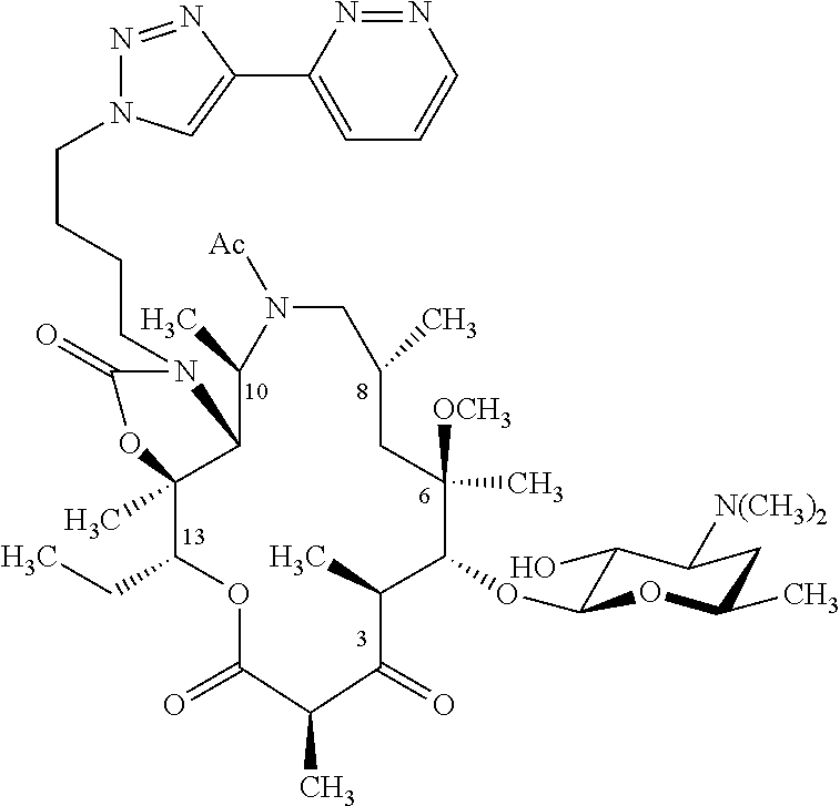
C(CCCN1C(=O)OC2(C)C(CC)OC(=O)C(C)C(=O)C(C)C(OC3C(O)C([N(CH3)2])CC(C)O3)C([OCH3])(C)CC(C)CN([Ac])C(C)C12)N1N=NC(C2=CC=CN=N2)=C1
